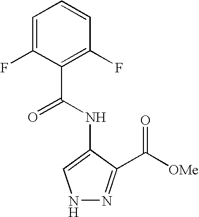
C1=C(F)C(C(NC2=CNN=C2C([OMe])=O)=O)=C(F)C=C1
